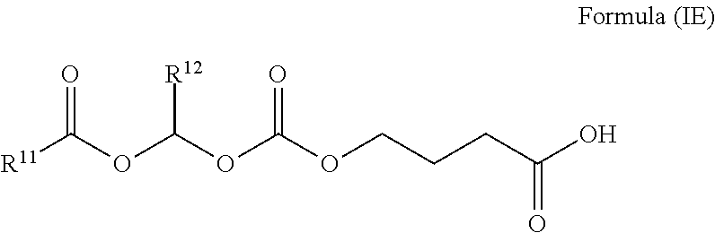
O(C(OCCCC(O)=O)=O)C(OC([R11])=O)[R12]
